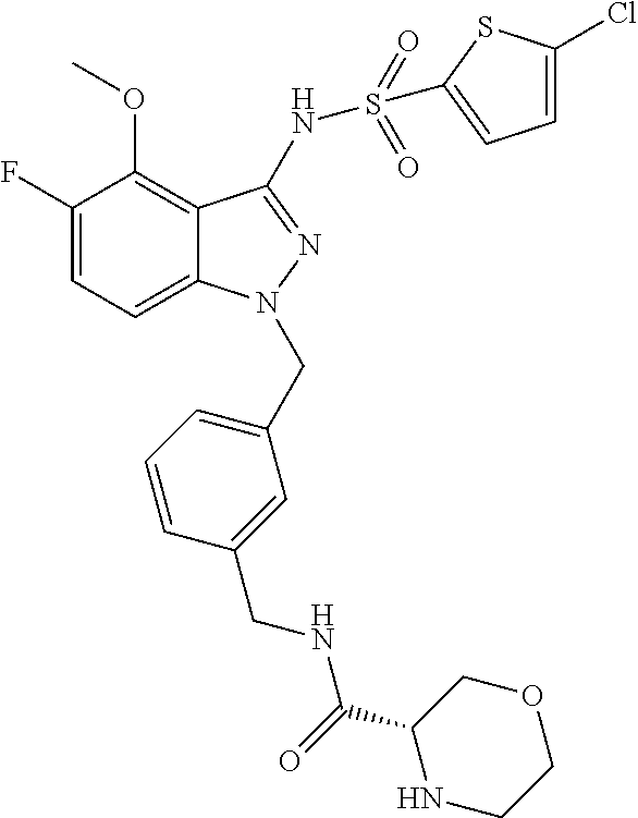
C1(OC)=C2C(=CC=C1F)N(CC1=CC=CC(CNC(=O)C3NCCOC3)=C1)N=C2NS(=O)(=O)C1=CC=C(Cl)S1
